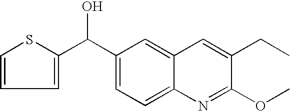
C1=CC=C(C(C2=CC=C3C(=C2)C=C(CC)C(OC)=N3)O)S1
